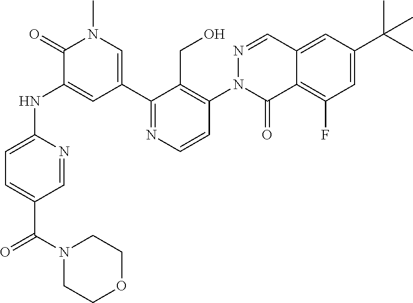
C1=C(C(N2CCOCC2)=O)C=NC(NC2=CC(C3=NC=CC(N4N=CC5=CC(C(C)(C)C)=CC(F)=C5C4=O)=C3CO)=CN(C)C2=O)=C1
